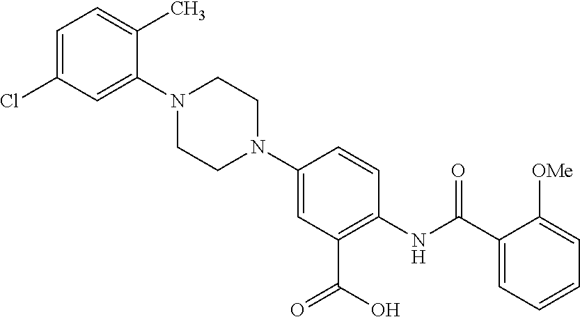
N1(C2=CC(C(O)=O)=C(NC(=O)C3=CC=CC=C3[OMe])C=C2)CCN(C2=CC(Cl)=CC=C2C)CC1
